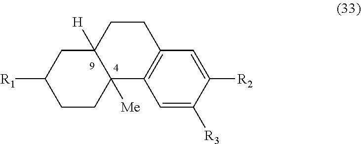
C1CC2([Me])C([H])(CC1[R1])CCC1=C2C=C([R3])C([R2])=C1
